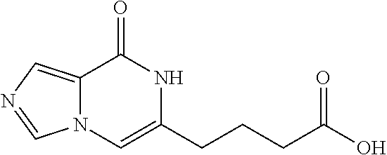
C12=CN=CN1C=C(CCCC(O)=O)NC2=O
